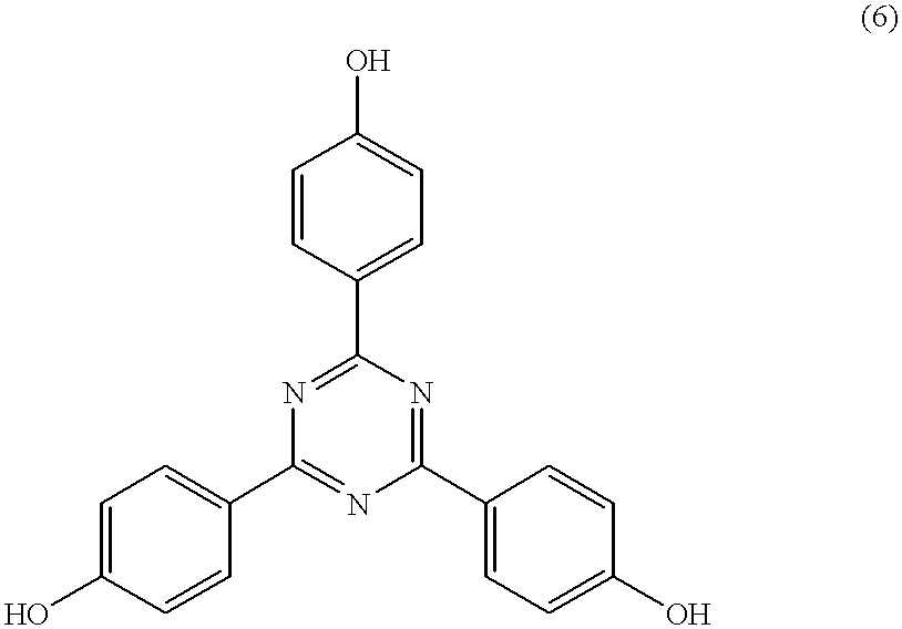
C1=CC(C2=NC(C3=CC=C(O)C=C3)=NC(C3=CC=C(O)C=C3)=N2)=CC=C1O
